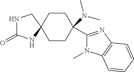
N1C(=O)NC2(C1)CCC(N(C)C)(C1=NC3=C(N1C)C=CC=C3)CC2
